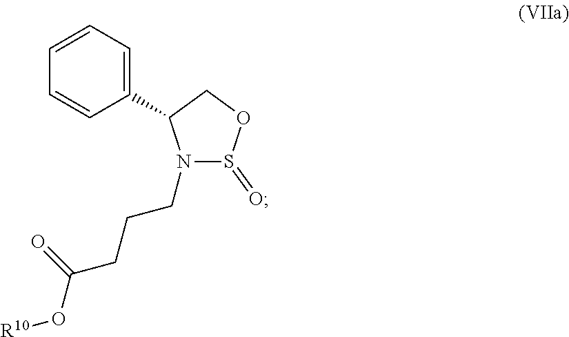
C1=CC=C(C2N(CCCC(=O)O[R10])S(=O)OC2)C=C1
